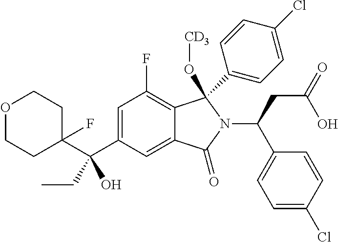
C1=C(C(C2(F)CCOCC2)(O)CC)C=C2C(=C1F)C(C1=CC=C(Cl)C=C1)(O[CD3])N(C(C1=CC=C(Cl)C=C1)CC(O)=O)C2=O
